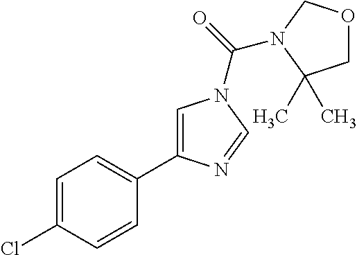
C1=C(Cl)C=CC(C2=CN(C(=O)N3COCC3(C)C)C=N2)=C1
